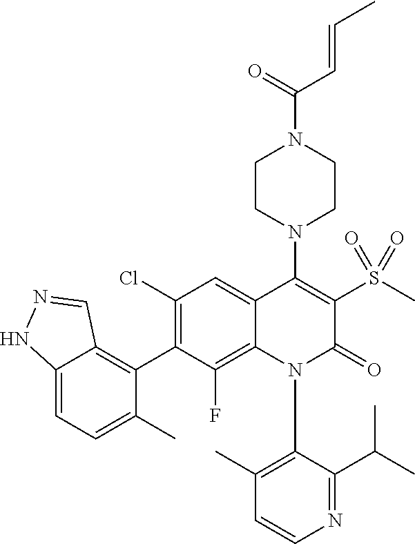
N1(C2=C(C)C=CN=C2C(C)C)C(=O)C(S(C)(=O)=O)=C(N2CCN(C(=O)C=CC)CC2)C2=CC(Cl)=C(C3=C4C(=CC=C3C)NN=C4)C(F)=C12
